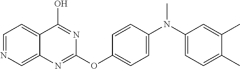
C1=NC=C2C(=C1)C(O)=NC(OC1=CC=C(N(C)C3=CC=C(C)C(C)=C3)C=C1)=N2
